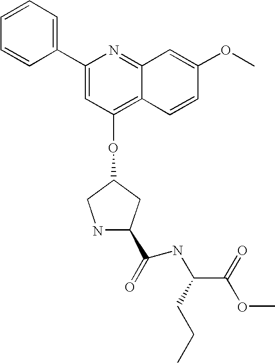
C1(C2=CC(OC3CC(C(=O)NC(C(OC)=O)CCC)NC3)=C3C(=N2)C=C(OC)C=C3)=CC=CC=C1
